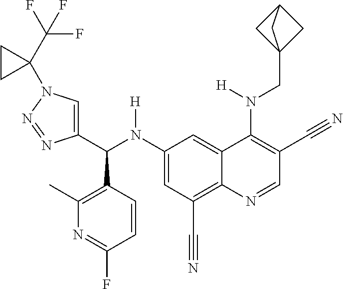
C1(N(C(C2=CN(C3(C(F)(F)F)CC3)N=N2)C2=C(C)N=C(F)C=C2)[H])=CC(C#N)=C2C(=C1)C(N(CC13CC(C1)C3)[H])=C(C#N)C=N2
